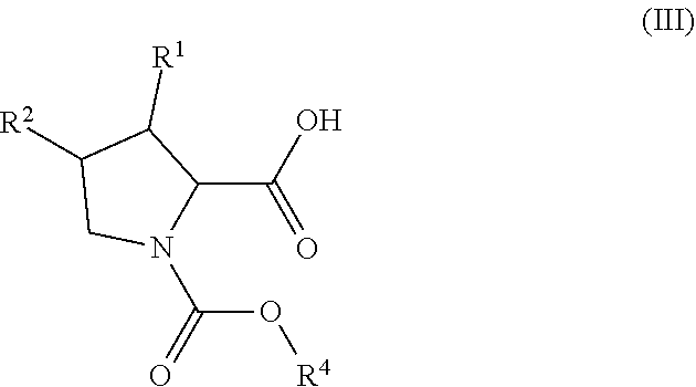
C(C1N(C(O[R4])=O)CC([R2])C1[R1])(=O)O
